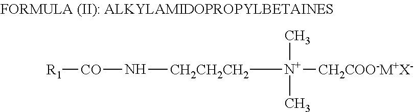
[CH2CH2CH2]([N+]([CH2COO-M+X-])(C)C)N[CO][R1]
